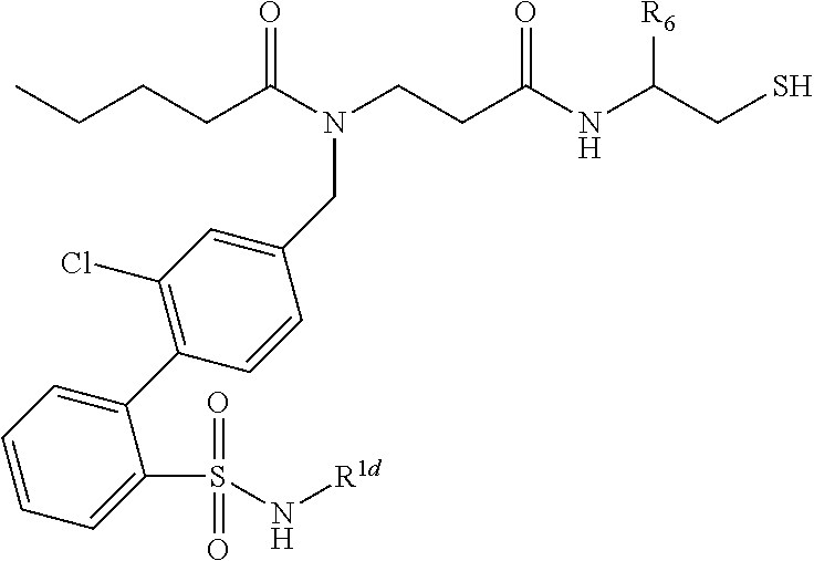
N(C(CCCC)=O)(CCC(NC(CS)[R6])=O)CC1=CC(Cl)=C(C2=CC=CC=C2S(N[R1d])(=O)=O)C=C1
